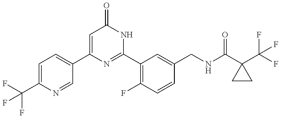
C1(C2=CC=C(C(F)(F)F)N=C2)=CC(=O)NC(C2=C(F)C=CC(CNC(C3(C(F)(F)F)CC3)=O)=C2)=N1
